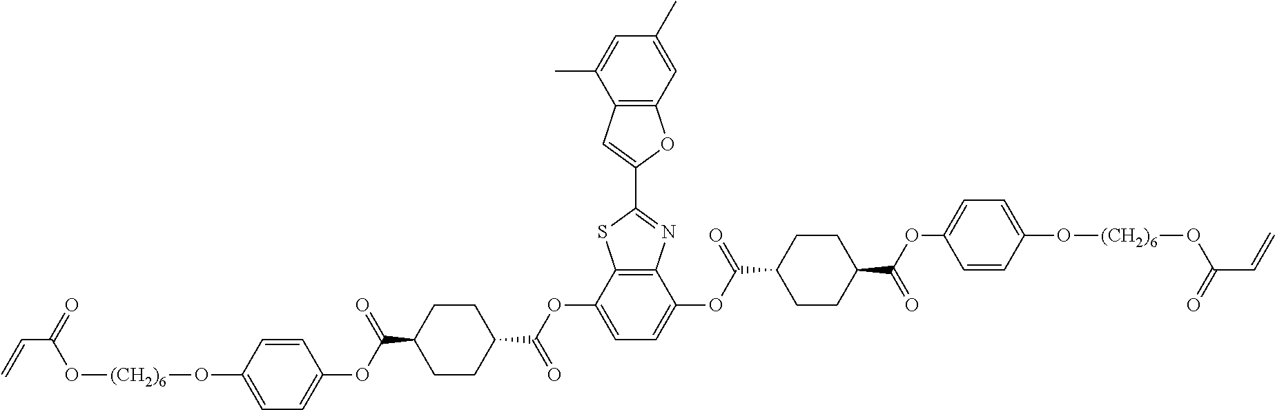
C1=CC(O[(CH2)6]OC(C=C)=O)=CC=C1OC(C1CCC(C(OC2=CC=C(OC(C3CCC(C(OC4=CC=C(O[(CH2)6]OC(C=C)=O)C=C4)=O)CC3)=O)C3=C2SC(C2=CC4=C(O2)C=C(C)C=C4C)=N3)=O)CC1)=O
